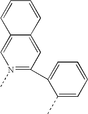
C12=CN(C)=C(C3=CC=CC=C3C)C=C1C=CC=C2
